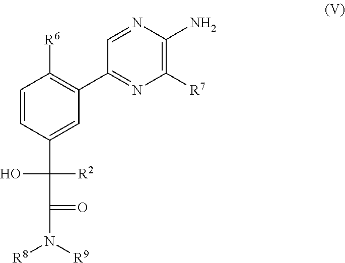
C1=CC(C(C(N([R9])[R8])=O)([R2])O)=CC(C2=NC([R7])=C(N)N=C2)=C1[R6]
